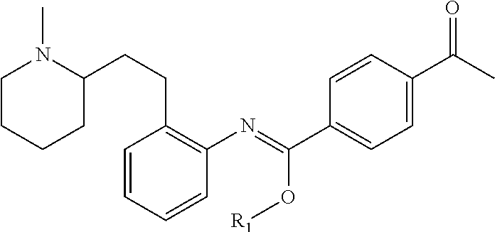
C1CCCC(CCC2=C(N=C(C3=CC=C(C(=O)C)C=C3)O[R1])C=CC=C2)N1C
